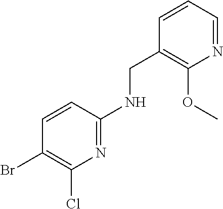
N1=C(NCC2=C(OC)N=CC=C2)C=CC(Br)=C1Cl
